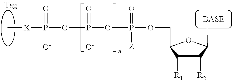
C[X]P(=O)([O-])OP(OP(OCC1C([R1])C([R2])C(C)O1)(=O)[Z-])(=O)[O-]
